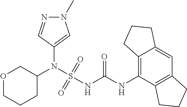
C1(N(S(NC(NC2=C3C(=CC4=C2CCC4)CCC3)=O)(=O)=O)C2COCCC2)=CN(C)N=C1
